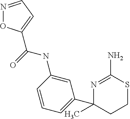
N(C1=CC(C2(C)CCSC(N)=N2)=CC=C1)C(=O)C1=CC=NO1
